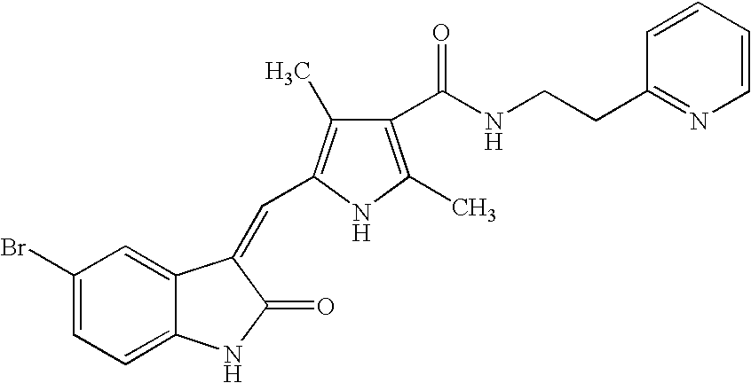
C1(Br)=CC=C2C(=C1)C(=CC1=C(C)C(C(NCCC3=NC=CC=C3)=O)=C(C)N1)C(=O)N2
